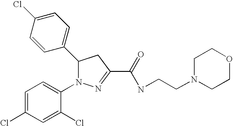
C1(C2N(C3=CC=C(Cl)C=C3Cl)N=C(C(=O)NCCN3CCOCC3)C2)=CC=C(Cl)C=C1
